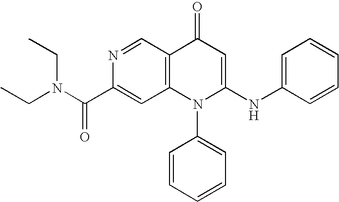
C(C)N(CC)C(C1=CC2=C(C=N1)C(=O)C=C(NC1=CC=CC=C1)N2C1=CC=CC=C1)=O
